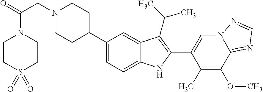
N1(CC(=O)N2CCS(=O)(=O)CC2)CCC(C2=CC=C3C(=C2)C(C(C)C)=C(C2=CN4C(=NC=N4)C(OC)=C2C)N3)CC1
